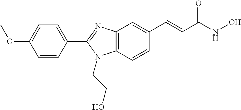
C1(C2=NC3=C(N2CCO)C=CC(C=CC(NO)=O)=C3)=CC=C(OC)C=C1
